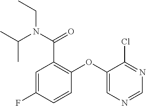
C1=C(F)C=CC(OC2=CN=CN=C2Cl)=C1C(N(C(C)C)CC)=O
